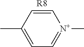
C1=CC(C)=CC=[N+]1C.[R8]
